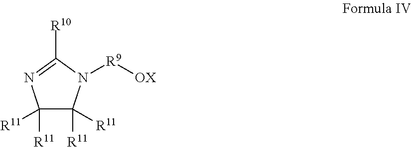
C1([R11])([R11])C([R11])([R11])N=C([R10])N1[R9][OX]
